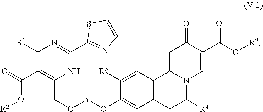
C12=C(C=C([R5])C(O[Y]OCC3=C(C(O[R2])=O)C([R1])N=C(C4=NC=CS4)N3)=C1)C1=CC(=O)C(C(O[R9])=O)=CN1C([R4])C2
